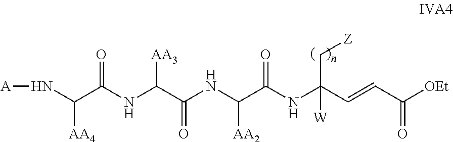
N(C(C(NC(C(NC(C(NC(C=CC([OEt])=O)(C[Z])[W])=O)[AA2])=O)[AA3])=O)[AA4])[A]
